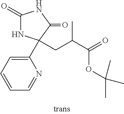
N1C(=O)NC(=O)C1(CC(C(=O)OC(C)(C)C)C)C1=CC=CC=N1
